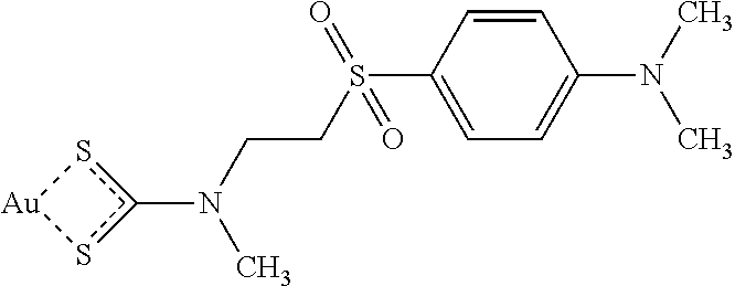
C(CN(C)c1s[Au]s1)S(C1=CC=C(N(C)C)C=C1)(=O)=O
